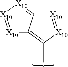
CC1=C2[X10]=[X10][X10]=C2[X10]=[X10]1
